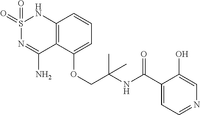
C12=C(C(OCC(NC(C3=CC=NC=C3O)=O)(C)C)=CC=C1)C(N)=NS(=O)(=O)N2
